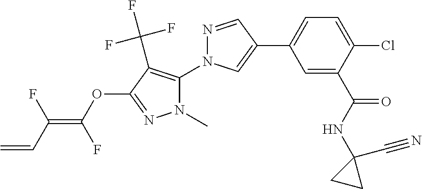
C1(C2=CC=C(Cl)C(C(NC3(C#N)CC3)=O)=C2)=CN(C2=C(C(F)(F)F)C(OC(=C(F)C=C)F)=NN2C)N=C1
